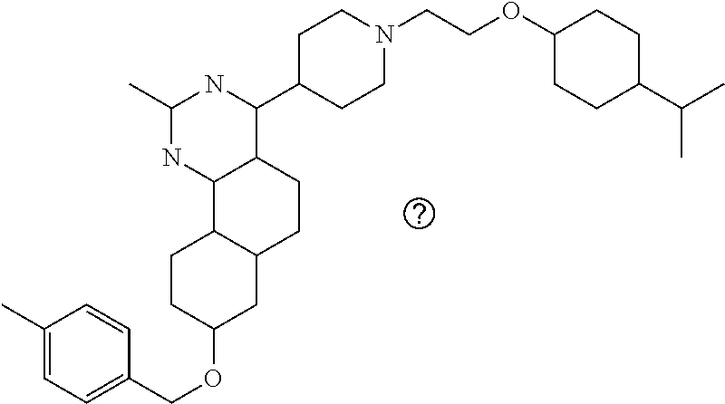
C1(C)=CC=C(COC2CC3C(CC2)C2C(CC3)C(C3CCN(CCOC4CCC(C(C)C)CC4)CC3)NC(C)N2)C=C1
